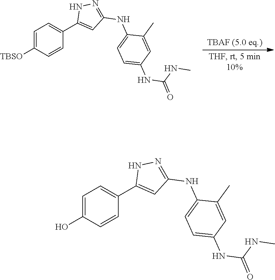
C1=C([TBSO])C=CC(C2=CC(NC3=CC=C(NC(=O)NC)C=C3C)=NN2)=C1.C1=C(O)C=CC(C2=CC(NC3=CC=C(NC(=O)NC)C=C3C)=NN2)=C1
